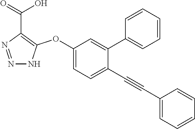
C1(OC2=C(C(=O)O)N=NN2)=CC=C(C#CC2=CC=CC=C2)C(C2=CC=CC=C2)=C1
